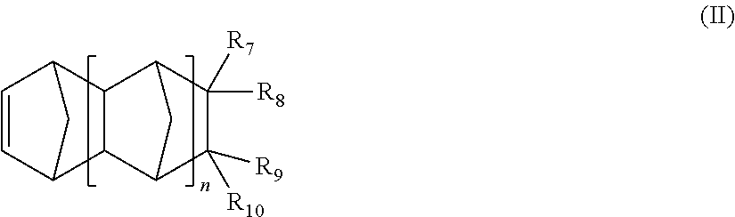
C1=CC2C3C(C1C2)C1C([R8])([R7])C([R10])([R9])C3C1
